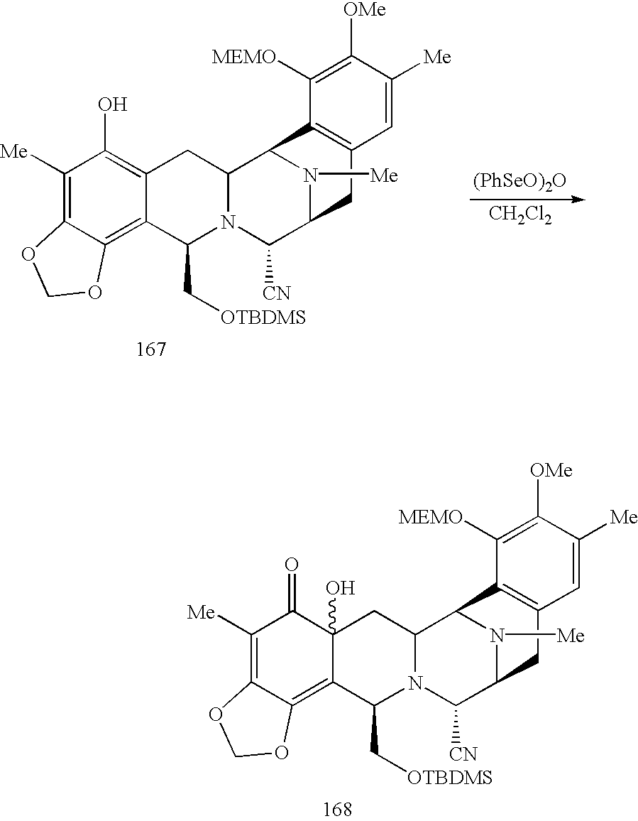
C1([Me])=C2C(=C3C(O)(C1=O)CC1N(C3C[OTBDMS])C([CN])C3N([Me])C1C1=C(C3)C=C([Me])C([OMe])=C1[MEMO])OCO2.[CH2Cl2].C1([Me])=C2C(=C3C(=C1O)CC1N(C3C[OTBDMS])C([CN])C3N([Me])C1C1=C(C3)C=C([Me])C([OMe])=C1[MEMO])OCO2
